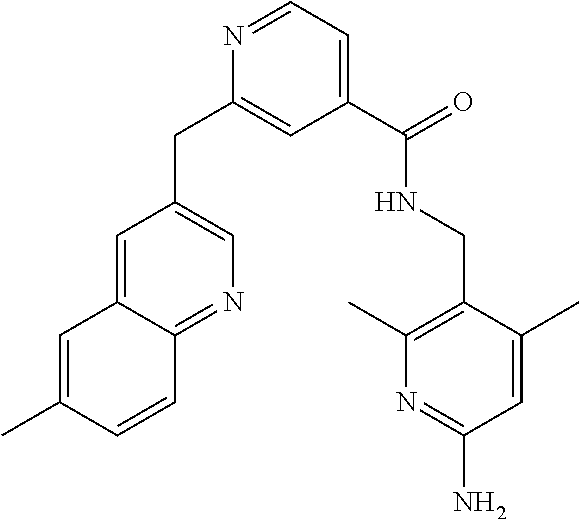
C1(C(NCC2=C(C)N=C(N)C=C2C)=O)=CC=NC(CC2=CN=C3C(=C2)C=C(C)C=C3)=C1
